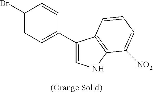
BrC1=CC=C(C2=CNC3=C2C=CC=C3[NO2])C=C1
